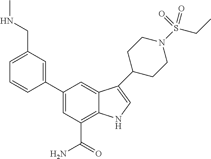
C1=C(C2=CC(CNC)=CC=C2)C=C2C(=C1C(=O)N)NC=C2C1CCN(S(=O)(=O)CC)CC1
